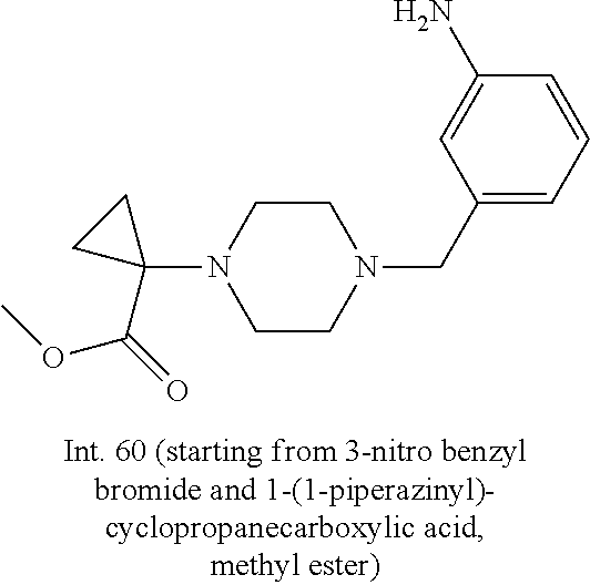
C1(CN2CCN(C3(C(OC)=O)CC3)CC2)=CC=CC(N)=C1
